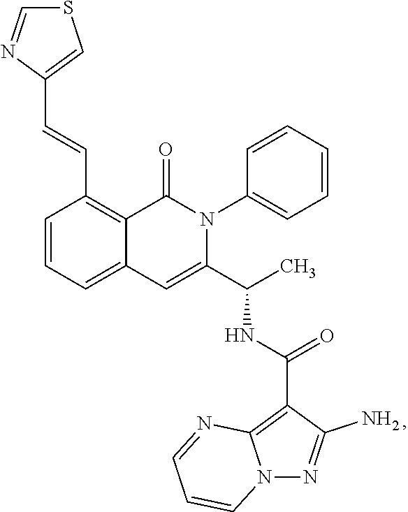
C1=CC=C2C(=C1C=CC1=CSC=N1)C(=O)N(C1=CC=CC=C1)C(C(C)NC(=O)C1=C3N(N=C1N)C=CC=N3)=C2
